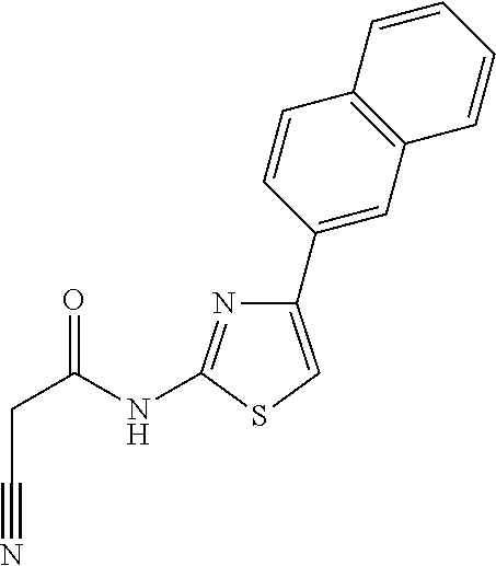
C1(C2=CC3=C(C=C2)C=CC=C3)=CSC(NC(CC#N)=O)=N1
